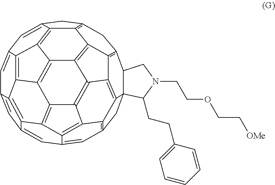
C1=C2C=C3C=C4C=C5C=C6CC7=C8C6=C6C5=C5C4=C3C3=C4C5=C6C5=C8C6=C(C7)C7C8(CC1=C1C8=C6C5=C4C1=C23)C(CCC1=CC=CC=C1)N(CCOCC[OMe])C7
